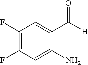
C1(F)=C(F)C=C(N)C(C([H])=O)=C1
